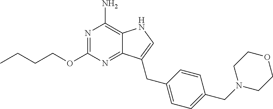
N1=C(OCCCC)N=C2C(=C1N)NC=C2CC1=CC=C(CN2CCOCC2)C=C1
